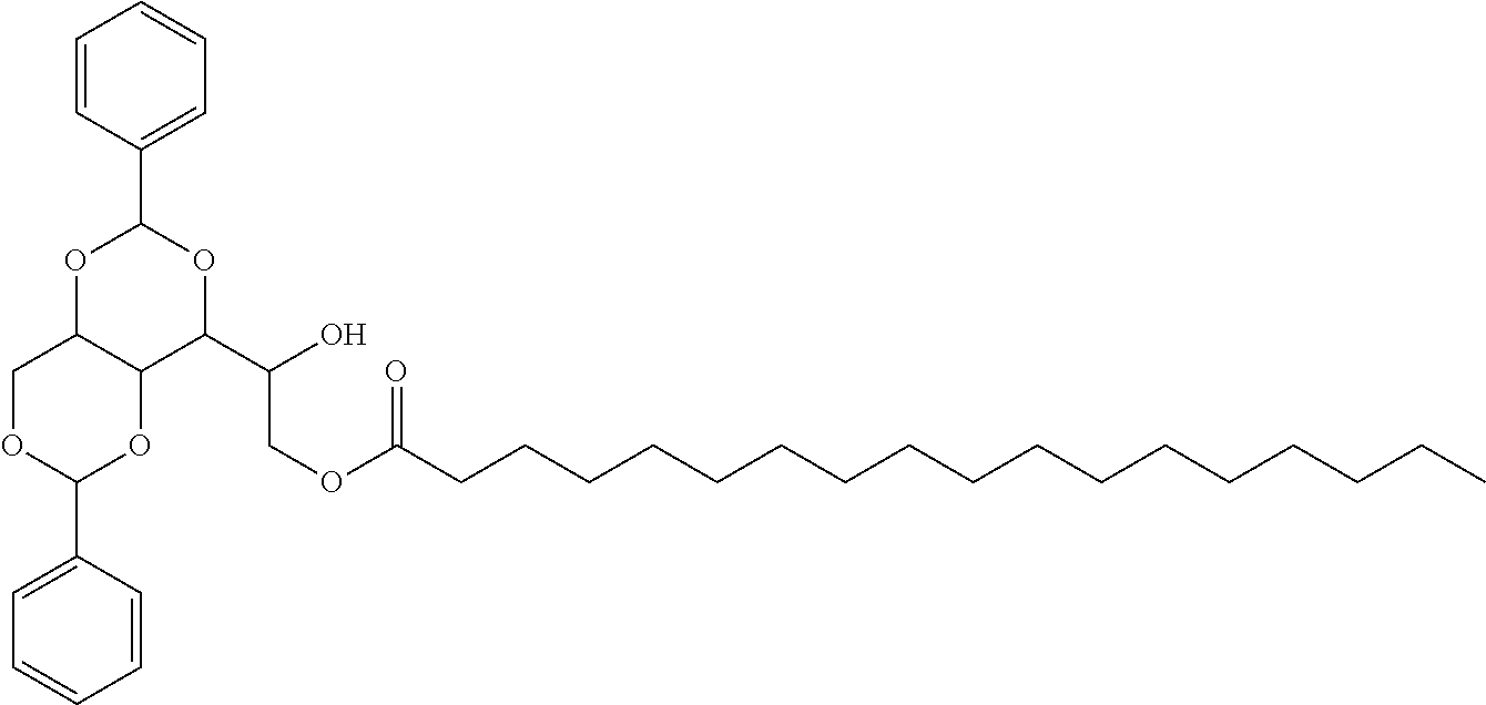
C1=CC(C2OC3C(C(C(COC(=O)CCCCCCCCCCCCCCCCC)O)O2)OC(C2=CC=CC=C2)OC3)=CC=C1
